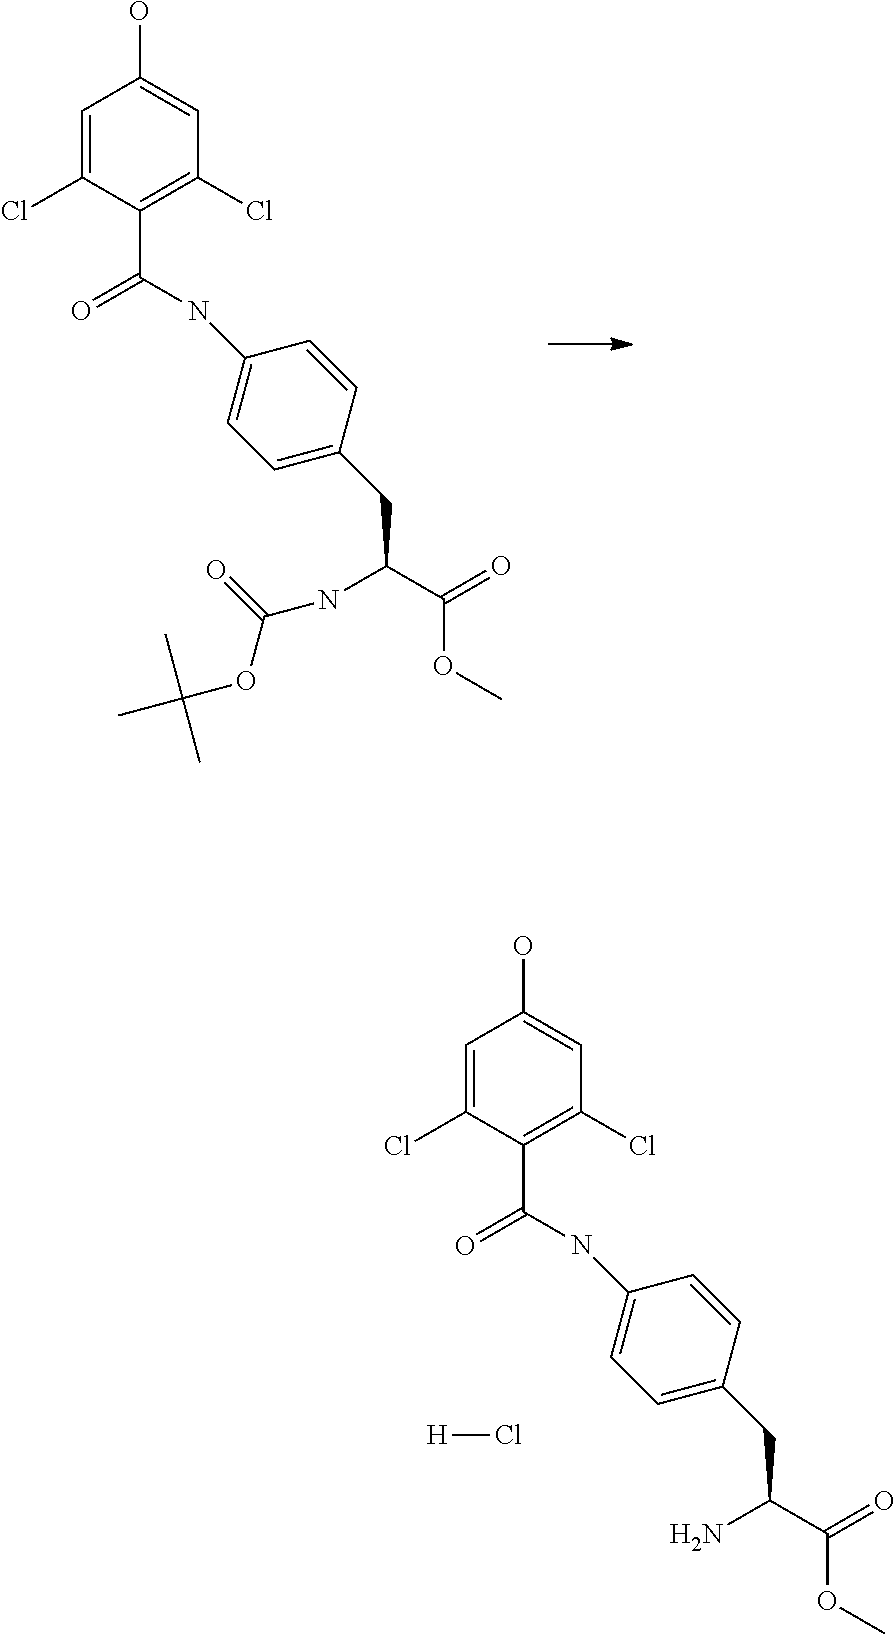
OC1=CC(Cl)=C(C(=O)NC2=CC=C(CC(C(OC)=O)NC(OC(C)(C)C)=O)C=C2)C(Cl)=C1.OC1=CC(Cl)=C(C(=O)NC2=CC=C(CC(C(OC)=O)N)C=C2)C(Cl)=C1.[H]Cl
